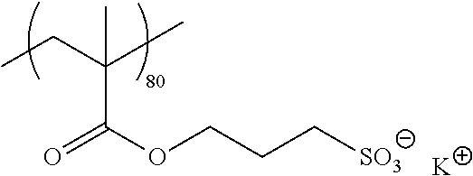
C(C)C(C)(C(=O)OCCC[SO3])C.[K]
